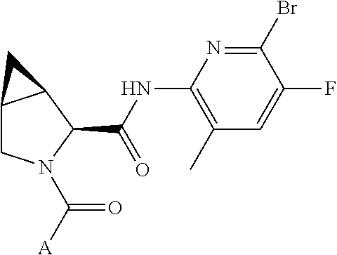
C12CN(C([A])=O)C(C(NC3=C(C)C=C(F)C(Br)=N3)=O)C1C2
